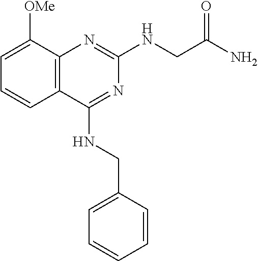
C12=C(C([OMe])=CC=C1)N=C(NCC(N)=O)N=C2NCC1=CC=CC=C1
